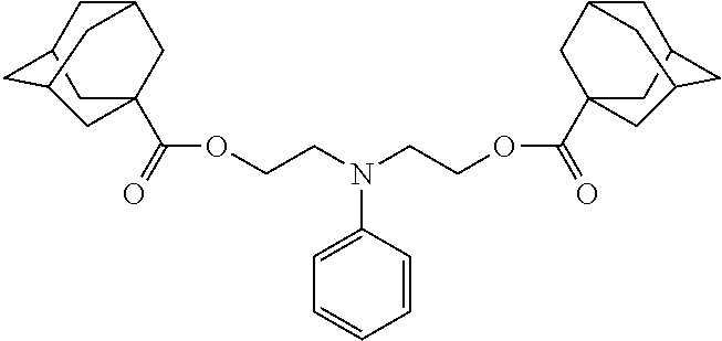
C1=C(N(CCOC(C23CC4CC(C2)CC(C3)C4)=O)CCOC(C23CC4CC(C2)CC(C3)C4)=O)C=CC=C1
